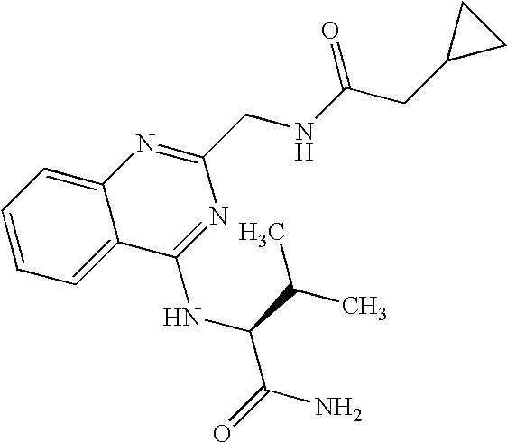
C1=CC=C2C(=C1)N=C(CNC(CC1CC1)=O)N=C2NC(C(C)C)C(=O)N
